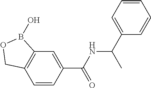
C12=C(C=CC(C(NC(C3=CC=CC=C3)C)=O)=C1)COB2O
